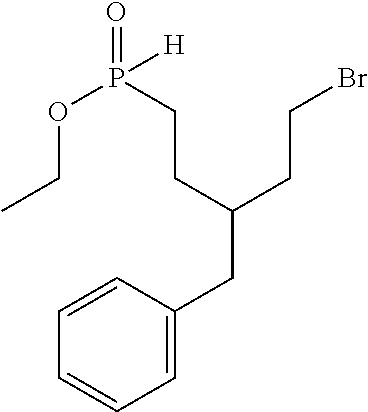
C1=CC(CC(CCBr)CCP(OCC)(=O)[H])=CC=C1
